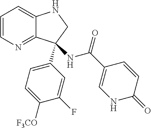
C1(C2(NC(C3=CNC(=O)C=C3)=O)C3=NC=CC=C3NC2)=CC=C([F3CO])C(F)=C1
